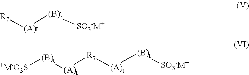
[R7][(A)t][(B)t][SO3-M+].[(B)t]([(A)t][R7][(A)t][(B)t][SO3-M+])[+M-O3S]
